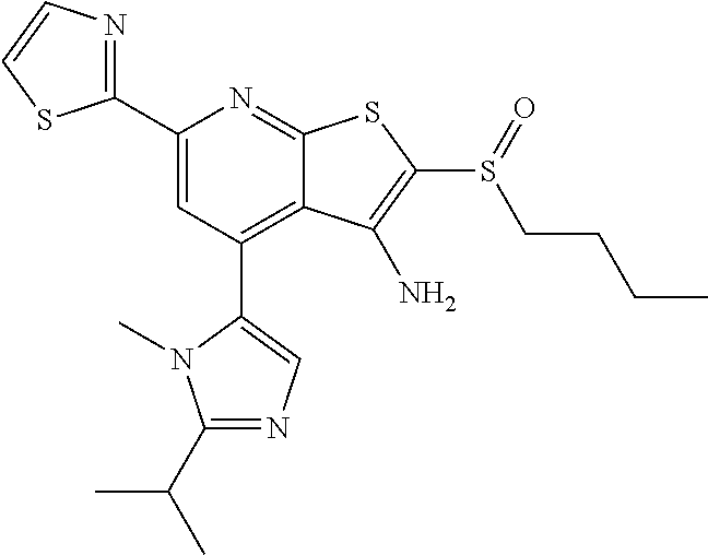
C1(C2=CC(C3=CN=C(C(C)C)N3C)=C3C(=N2)SC(S(=O)CCCC)=C3N)=NC=CS1
